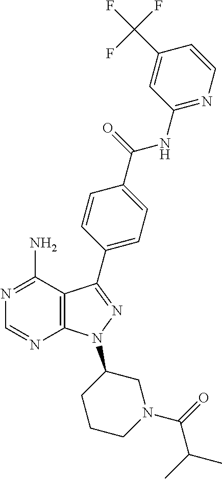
N1=C(N)C2=C(N=C1)N(C1CCCN(C(=O)C(C)C)C1)N=C2C1=CC=C(C(=O)NC2=NC=CC(C(F)(F)F)=C2)C=C1
